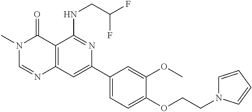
C12=C(C=C(C3=CC=C(OCCN4C=CC=C4)C(OC)=C3)N=C1NCC(F)F)N=CN(C)C2=O
